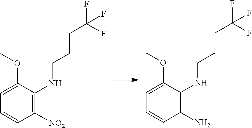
C1([NO2])=C(NCCCC(F)(F)F)C(OC)=CC=C1.C1(N)=C(NCCCC(F)(F)F)C(OC)=CC=C1
